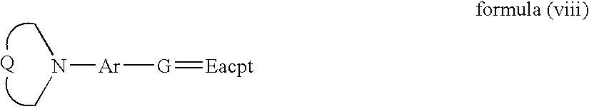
N(C)(C)[Ar][G]=[Eacpt]
